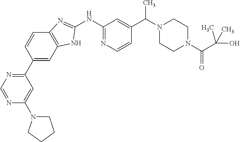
N1(C(C)C2=CC(NC3=NC4=C(C=C(C5=NC=NC(N6CCCC6)=C5)C=C4)N3)=NC=C2)CCN(C(=O)C(C)(O)C)CC1
